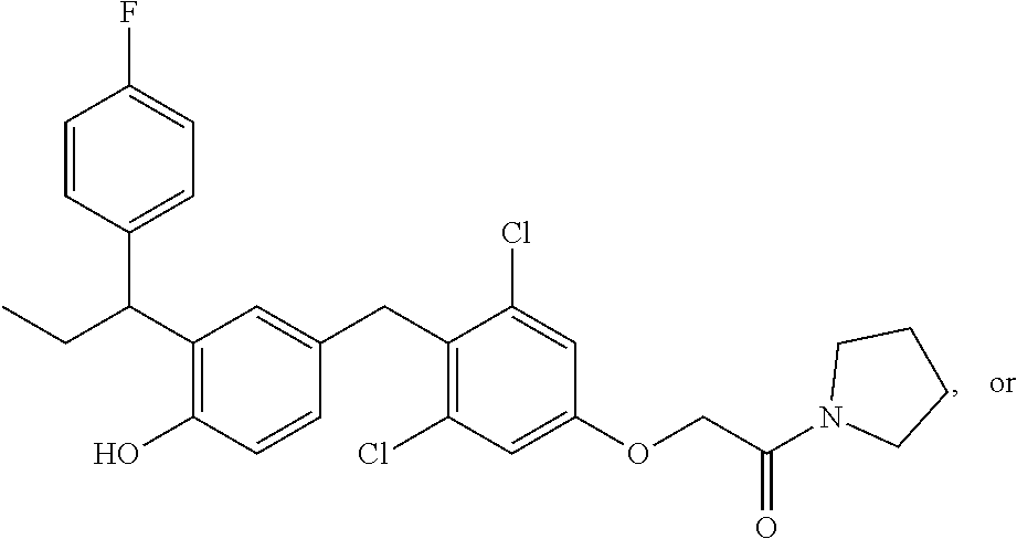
C(C1=C(O)C=CC(CC2=C(Cl)C=C(OCC(N3CCCC3)=O)C=C2Cl)=C1)(C1=CC=C(F)C=C1)CC
